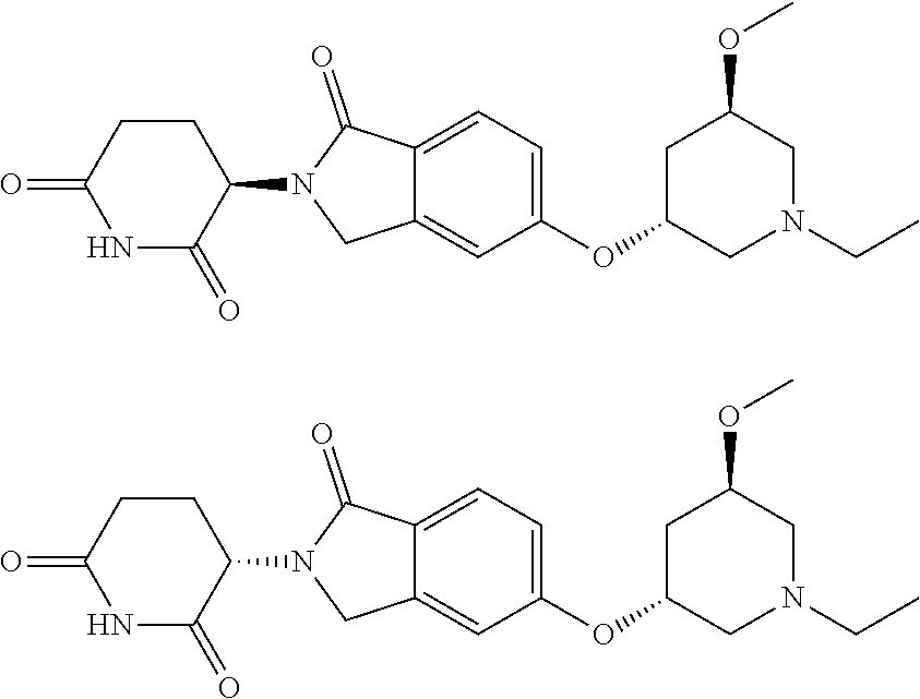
N1C(=O)C(N2CC3=CC(OC4CN(CC)CC(OC)C4)=CC=C3C2=O)CCC1=O.N1C(=O)C(N2CC3=CC(OC4CN(CC)CC(OC)C4)=CC=C3C2=O)CCC1=O
